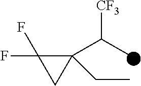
C1(C(C)[CF3])(CC)C(F)(F)C1
